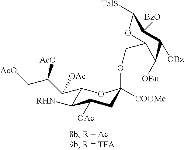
C1(C(C(C[AcO])[AcO])[OAc])C([RHN])C([OAc])CC(OCC2OC([TolS])C([BzO])C([OBz])C2[OBn])([COOMe])O1
